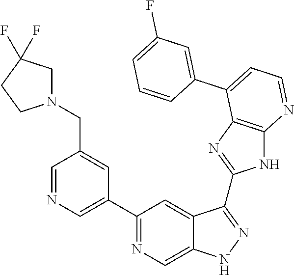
C1=NC=C(C2=NC=C3C(=C2)C(C2=NC4=C(N2)N=CC=C4C2=CC(F)=CC=C2)=NN3)C=C1CN1CC(F)(F)CC1
